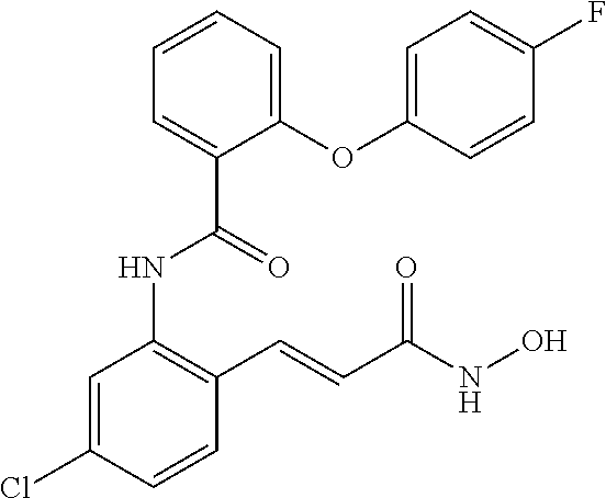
C1=C(Cl)C=CC(C=CC(NO)=O)=C1NC(=O)C1=CC=CC=C1OC1=CC=C(F)C=C1
